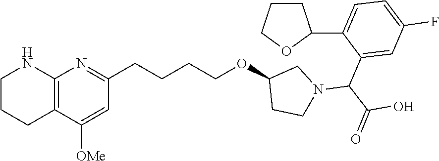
C1CCC2=C(N1)N=C(CCCCOC1CCN(C(C(=O)O)C3=CC(F)=CC=C3C3CCCO3)C1)C=C2[OMe]
